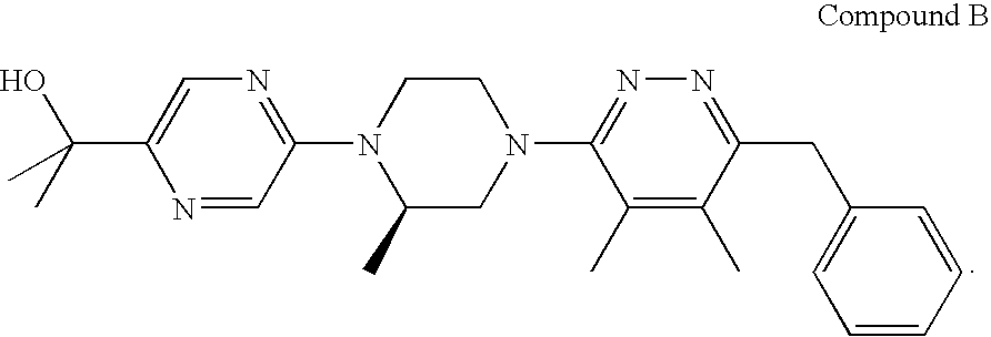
N1=CC(N2C(C)CN(C3=NN=C(CC4=CC=CC=C4)C(C)=C3C)CC2)=NC=C1C(C)(O)C
